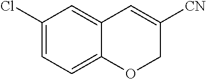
C1(Cl)=CC=C2C(=C1)C=C([CN])CO2
